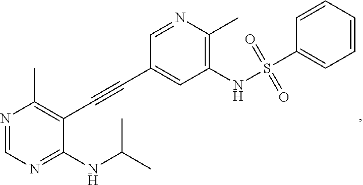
N1=CN=C(NC(C)C)C(C#CC2=CC(NS(=O)(=O)C3=CC=CC=C3)=C(C)N=C2)=C1C
